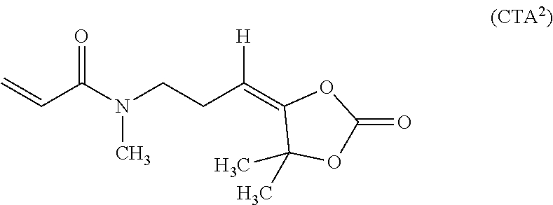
N(CCC(=C1OC(=O)OC1(C)C)[H])(C(C=C)=O)C
